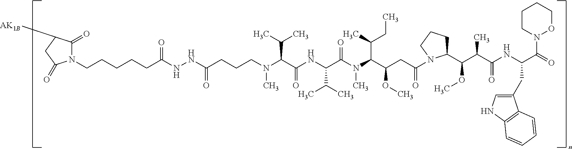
N(C(C(NC(C(C)C)C(N(C)C(C(C)CC)C(CC(=O)N1C(C(C(C(=O)NC(CC2=CNC3=C2C=CC=C3)C(=O)N2OCCCC2)C)OC)CCC1)OC)=O)=O)C(C)C)(C)CCCC(NNC(CCCCCN1C(=O)C([AK1B])CC1=O)=O)=O
